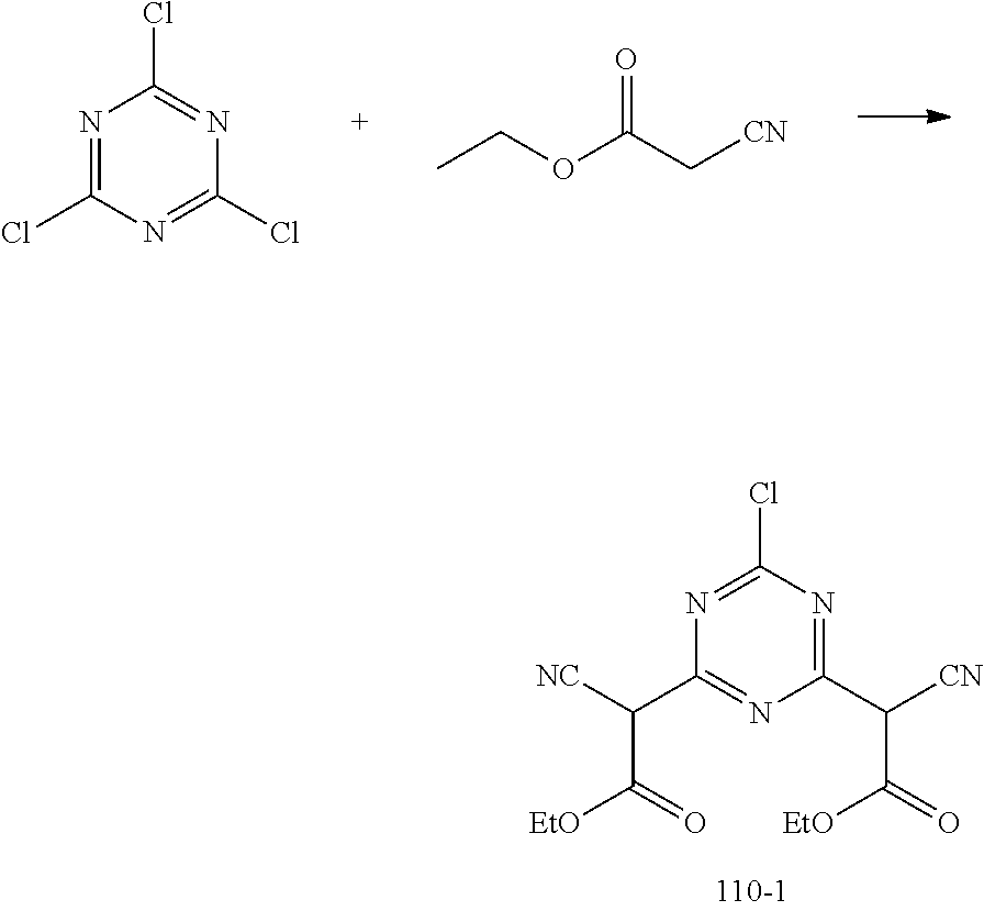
N1=C(Cl)N=C(Cl)N=C1Cl.CCOC(C[CN])=O.N1=C(C([CN])C(=O)[EtO])N=C(C([NC])C([EtO])=O)N=C1Cl
